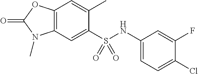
C1(C)=CC2=C(C=C1S(NC1=CC=C(Cl)C(F)=C1)(=O)=O)N(C)C(=O)O2
